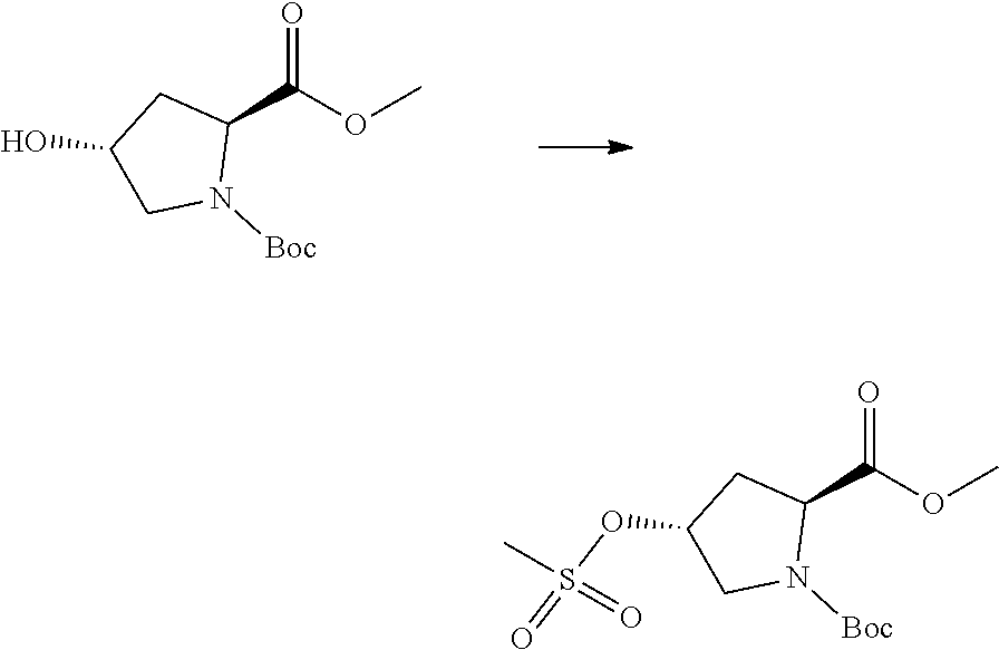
O=C(OC)C1CC(O)CN1[Boc].O=C(OC)C1CC(OS(=O)(C)=O)CN1[Boc]
